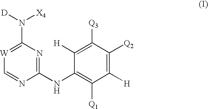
C1(NC2=C([Q1])C([H])=C([Q2])C([Q3])=C2[H])=NC(N([D])[X4])=[W]C=N1
